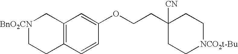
[BnO2CN]1CCC2=C(C1)C=C(OCCC1([CN])CC[NCO2t-Bu]CC1)C=C2
